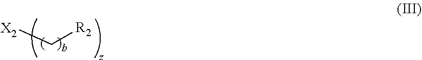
[X2]C[R2]
